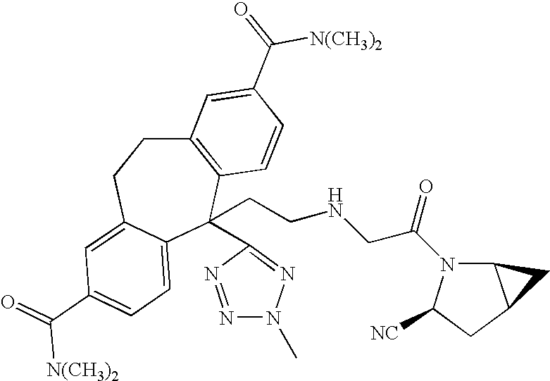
C12=C(C(CCNCC(=O)N3C4C(CC3[CN])C4)(C3=NN(C)N=N3)C3=CC=C(C(=O)[N(CH3)2])C=C3CC1)C=CC(C(=O)[N(CH3)2])=C2
